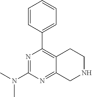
N1=C(N(C)C)N=C2C(=C1C1=CC=CC=C1)CCNC2
